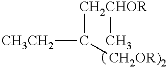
[CH3CH2]C([CH2CHOR]C)[CH2OR)2]
